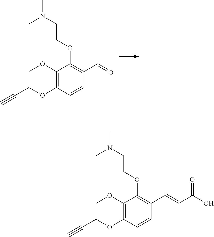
C1(OCCN(C)C)=C(C=O)C=CC(OCC#C)=C1OC.C1(OCCN(C)C)=C(C=CC(O)=O)C=CC(OCC#C)=C1OC
